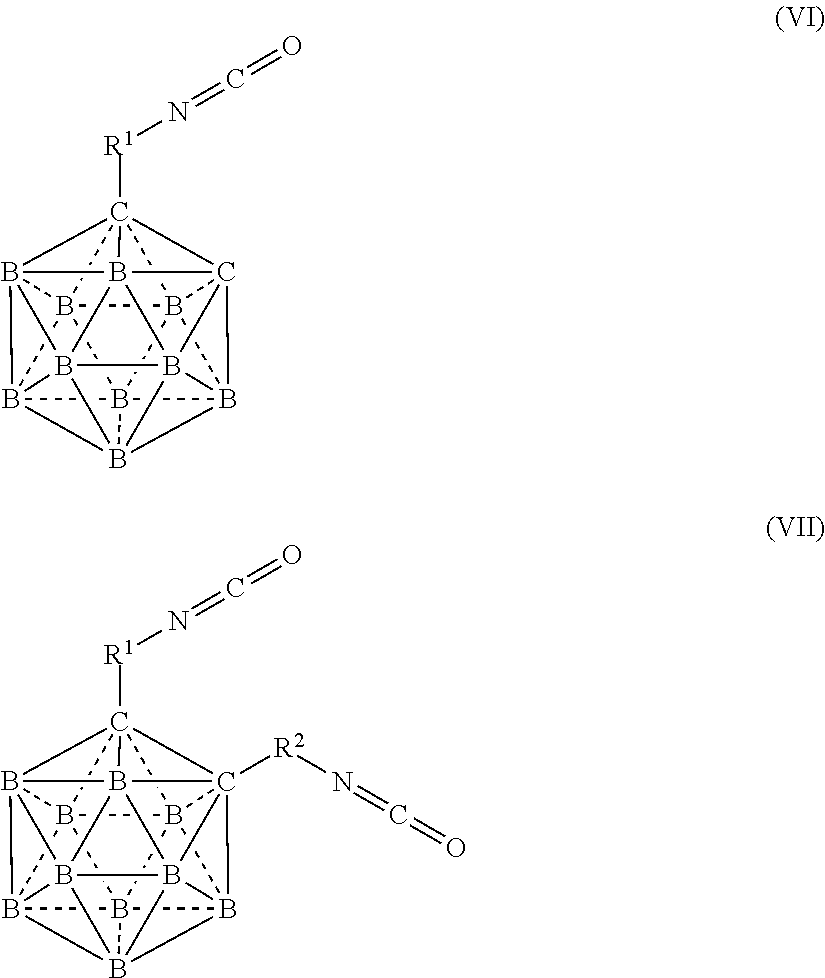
B1234B567B189B51%10B65%11B6%12%13C275([R1]N=C=O)C362B483B%1224B%131%11B9%1034.B1234B567B189B51%10B65%11B6%12%13C275([R1]N=C=O)C362([R2]N=C=O)B483B%1224B%131%11B9%1034
